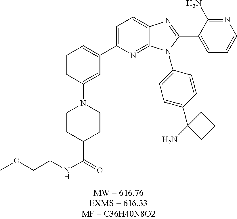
C1=CC(N2CCC(C(NCCOC)=O)CC2)=CC(C2=CC=C3C(=N2)N(C2=CC=C(C4(N)CCC4)C=C2)C(C2=CC=CN=C2N)=N3)=C1
